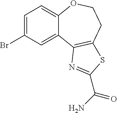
C1=C(Br)C=C2C(=C1)OCCC1=C2N=C(C(N)=O)S1
